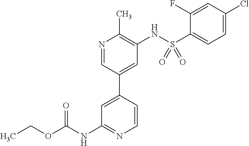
N1=CC(C2=CC(NC(OCC)=O)=NC=C2)=CC(NS(C2=CC=C(Cl)C=C2F)(=O)=O)=C1C
